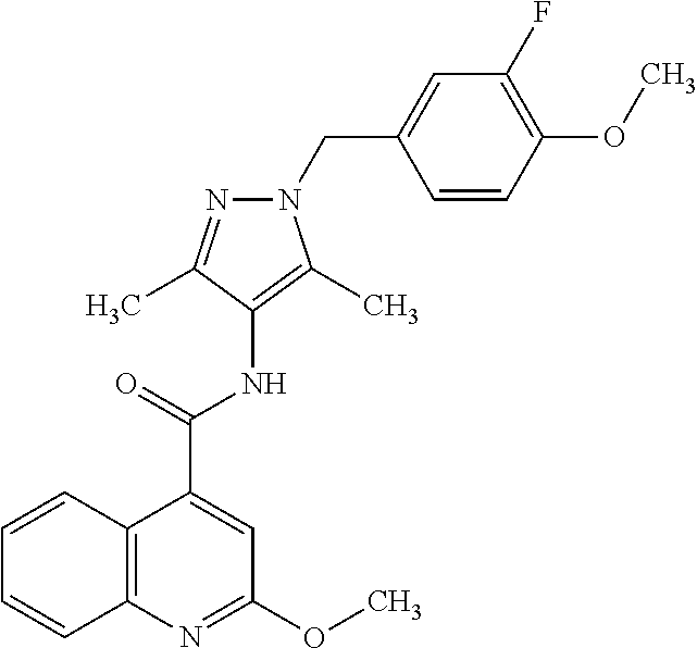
C12=C(N=C(OC)C=C1C(=O)NC1=C(C)N(CC3=CC(F)=C(OC)C=C3)N=C1C)C=CC=C2
